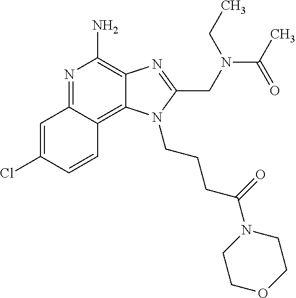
C1=C(Cl)C=CC2=C3C(=C(N)N=C12)N=C(CN(CC)C(C)=O)N3CCCC(=O)N1CCOCC1
